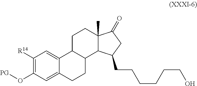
C1([R14])=C(O[PG])C=C2C(=C1)C1C(CC2)C2C(C)(CC1)C(=O)CC2CCCCCCO
